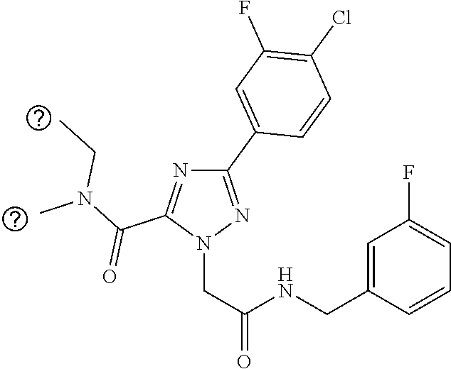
C1(C2=CC(F)=C(Cl)C=C2)=NN(CC(=O)NCC2=CC(F)=CC=C2)C(C(N(CC)C)=O)=N1
